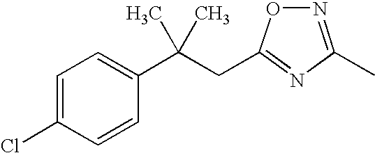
N1=C(C)N=C(CC(C2=CC=C(Cl)C=C2)(C)C)O1
